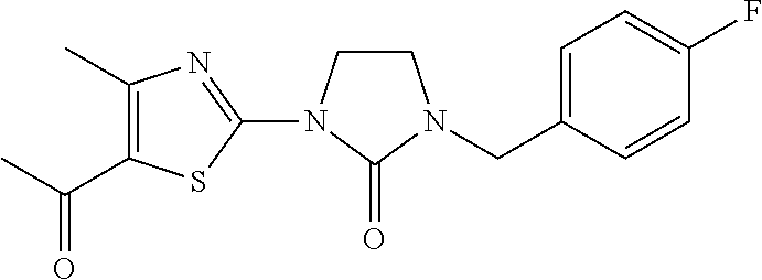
C1=C(CN2CCN(C3=NC(C)=C(C(C)=O)S3)C2=O)C=CC(F)=C1
